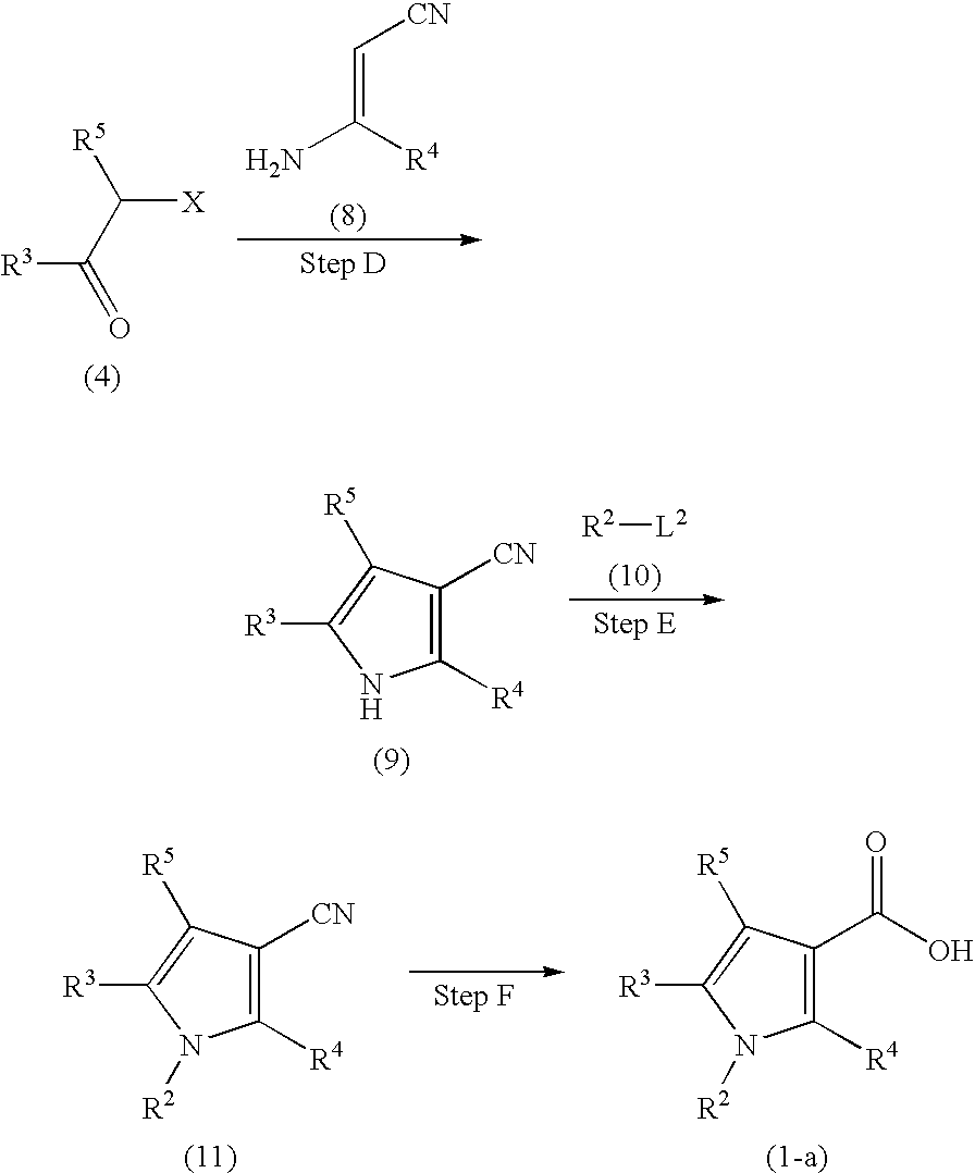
NC([R4])=C[CN].[R5]C(C(=O)[R3])[X].[R2][L2].C1([R4])=C([CN])C([R5])=C([R3])N1.C1([R4])=C(C(O)=O)C([R5])=C([R3])N1[R2].C1([R4])=C([CN])C([R5])=C([R3])N1[R2]
